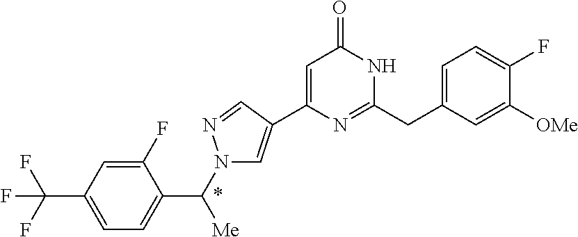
C1(F)=CC(C(F)(F)F)=CC=C1C(N1C=C(C2=CC(=O)NC(CC3=CC=C(F)C([OMe])=C3)=N2)C=N1)[Me]
